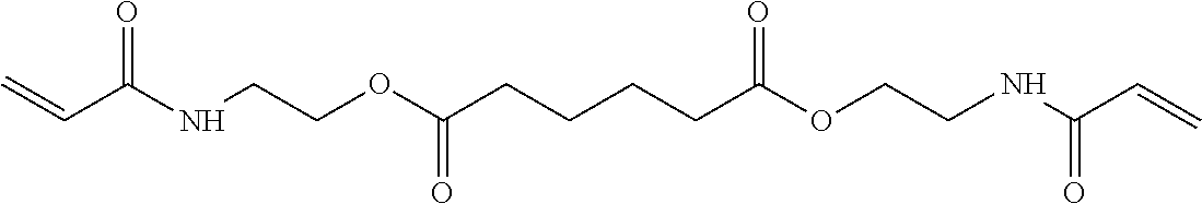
O=C(NCCOC(CCCCC(OCCNC(C=C)=O)=O)=O)C=C
